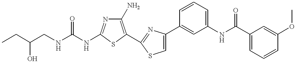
C(NC1=NC(N)=C(C2=NC(C3=CC(NC(C4=CC=CC(OC)=C4)=O)=CC=C3)=CS2)S1)(NCC(CC)O)=O
